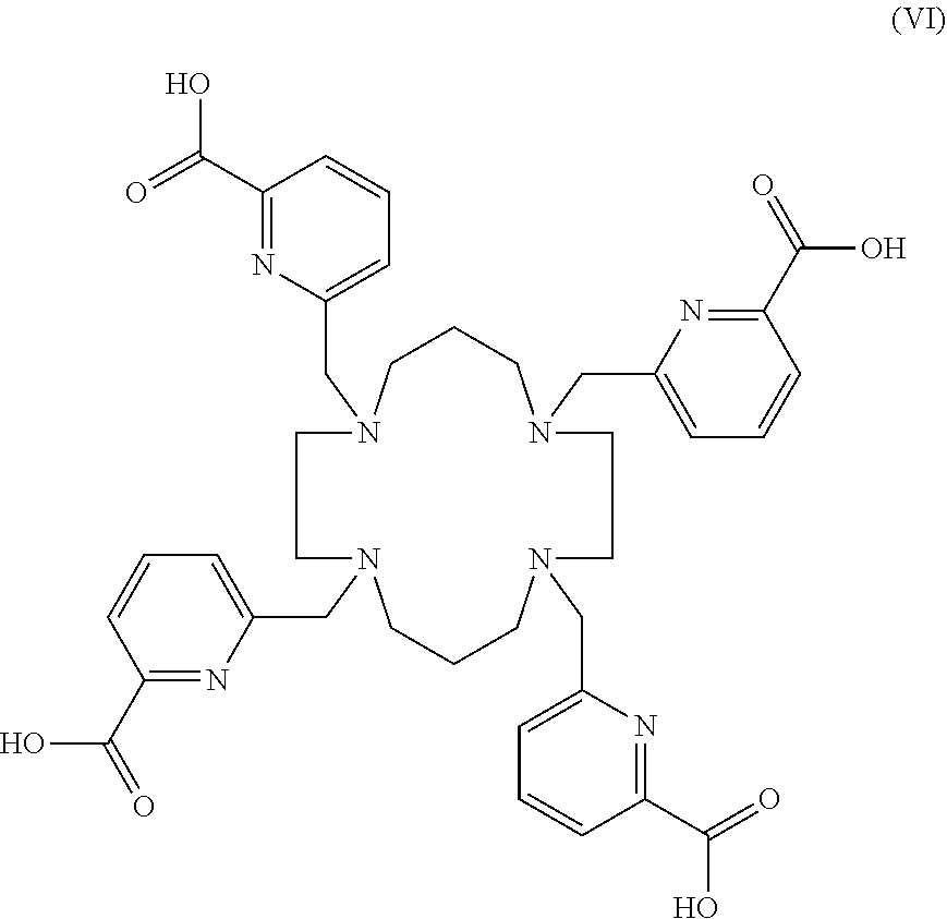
C1N(CC2=CC=CC(C(=O)O)=N2)CCCN(CC2=CC=CC(C(=O)O)=N2)CCN(CC2=CC=CC(C(=O)O)=N2)CCCN(CC2=CC=CC(C(=O)O)=N2)C1
